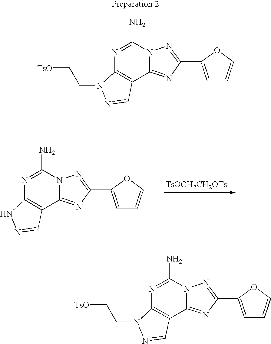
N1=C(N)N2C(=NC(C3=CC=CO3)=N2)C2=C1NN=C2.[TsOCH2CH2OTs].N1=C(N)N2C(=NC(C3=CC=CO3)=N2)C2=C1N(CC[TsO])N=C2.N1=C(N)N2C(=NC(C3=CC=CO3)=N2)C2=C1N(CC[TsO])N=C2
